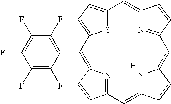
C1(F)=C(F)C(C2=C3N=C(C=C3)C=C3NC(=CC4=NC(=CC5=CC=C2S5)C=C4)C=C3)=C(F)C(F)=C1F.[H]
